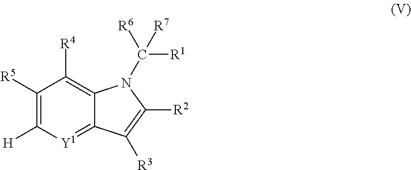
[Y1]1=C2C(=C([R4])C([R5])=C1[H])N(C([R1])([R7])[R6])C([R2])=C2[R3]
